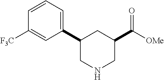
C1(C2=CC=CC([F3C])=C2)CNCC(C([OMe])=O)C1
